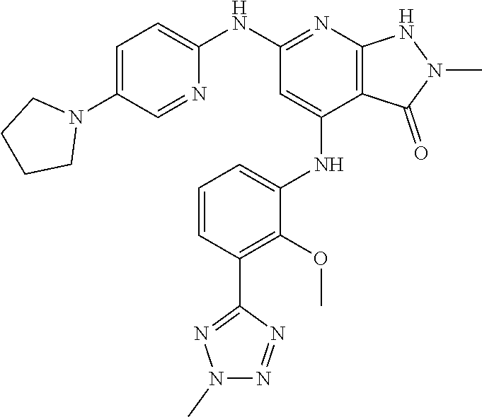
N(C1=NC2=C(C(NC3=CC=CC(C4=NN(C)N=N4)=C3OC)=C1)C(=O)N(C)N2)C1=CC=C(N2CCCC2)C=N1
